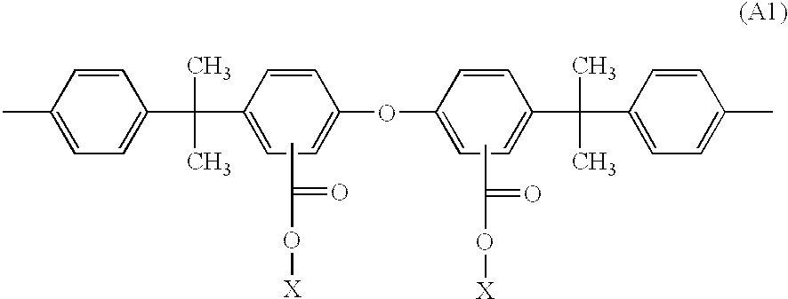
CC1=CC=C(C(C)(C)C2=CC=C(OC3=CC=C(C(C)(C)C4=CC=C(C)C=C4)C=C3)C=C2)C=C1.CC(=O)O[X].CC(=O)O[X]
